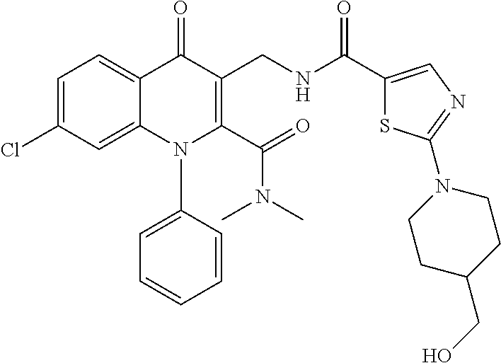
C1=C(Cl)C=C2C(=C1)C(=O)C(CNC(C1=CN=C(N3CCC(CO)CC3)S1)=O)=C(C(=O)N(C)C)N2C1=CC=CC=C1
